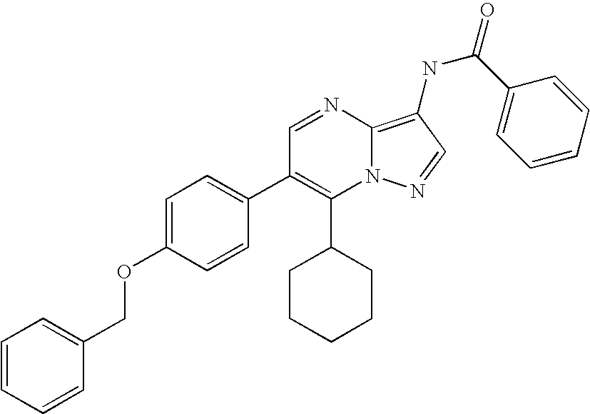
C1(C2CCCCC2)=C(C2=CC=C(OCC3=CC=CC=C3)C=C2)C=NC2=C(NC(C3=CC=CC=C3)=O)C=NN12
